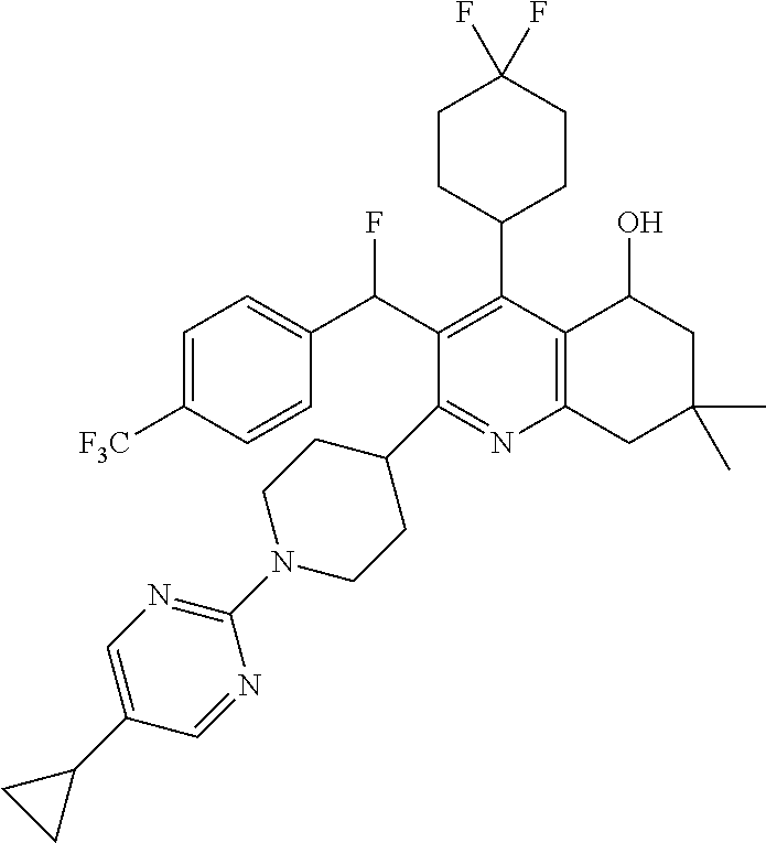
FC(C1=C(C2CCC(F)(F)CC2)C2=C(N=C1C1CCN(C3=NC=C(C4CC4)C=N3)CC1)CC(C)(C)CC2O)C1=CC=C([F3C])C=C1
